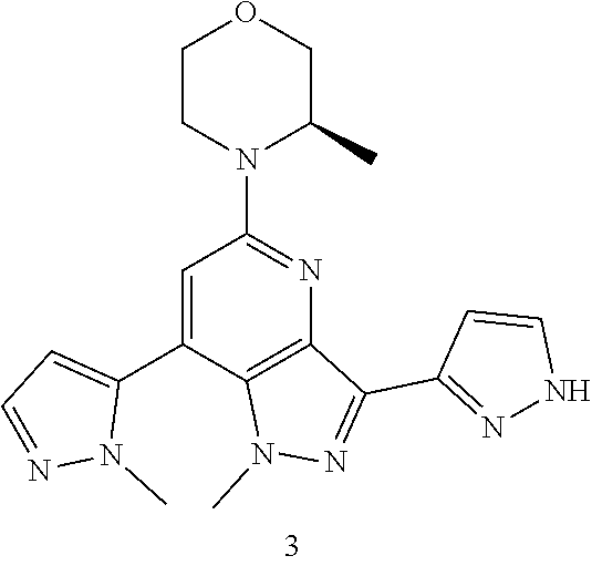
C1=C(C2=CC=NN2C)C2=C(N=C1N1C(C)COCC1)C(C1=NNC=C1)=NN2C
